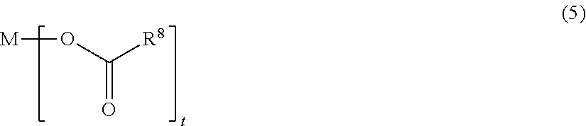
C(=O)(O[M])[R8]
